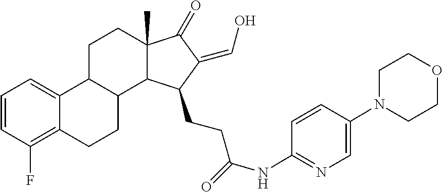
C12(C)C(=O)C(=CO)C(CCC(=O)NC3=NC=C(N4CCOCC4)C=C3)C1C1C(C3=CC=CC(F)=C3CC1)CC2
